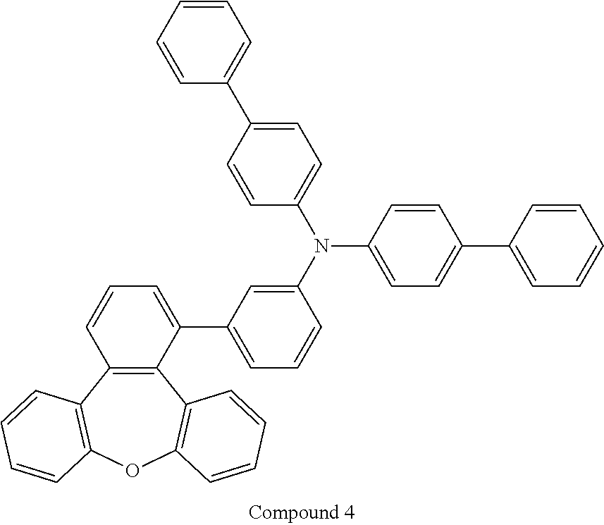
C12=C(C(C3=CC=CC(N(C4=CC=C(C5=CC=CC=C5)C=C4)C4=CC=C(C5=CC=CC=C5)C=C4)=C3)=CC=C1)C1=C(OC3=C2C=CC=C3)C=CC=C1
